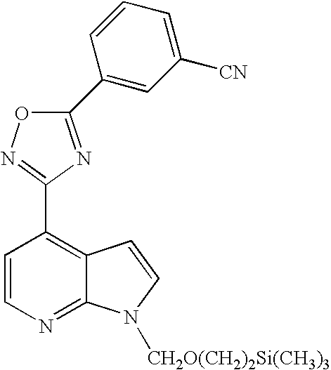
C1(C2=CC([CN])=CC=C2)=NC(C2=C3C(=NC=C2)N([CH2O(CH2)2Si(CH3)3])C=C3)=NO1
